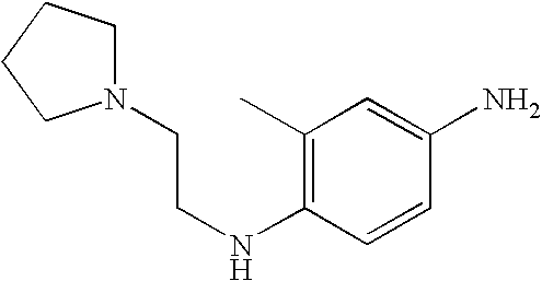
N1(CCNC2=C(C)C=C(N)C=C2)CCCC1
